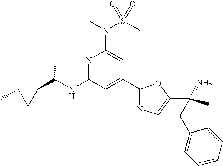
N1=C(NC(C2C(C)C2)C)C=C(C2=NC=C(C(C)(N)CC3=CC=CC=C3)O2)C=C1N(S(C)(=O)=O)C
